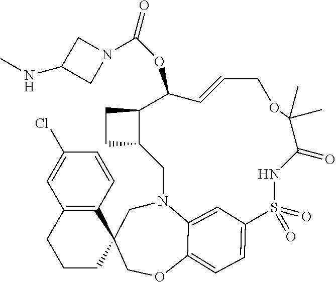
C1C2(COC3=CC=C4C=C3N1CC1C(C(OC(N3CC(NC)C3)=O)C=CCOC(C)(C)C(=O)NS4(=O)=O)CC1)CCCC1=C2C=CC(Cl)=C1
